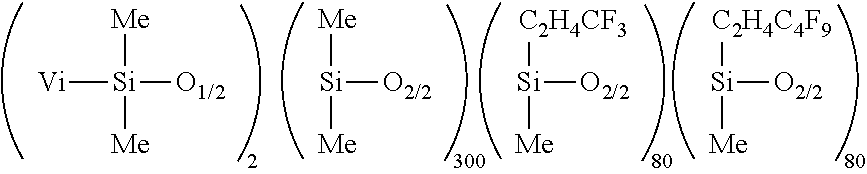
[Si]([O2/2])([Me])[Me].[Si]([O2/2])([C2H4CF3])[Me].[Vi][Si]([O1/2])([Me])[Me].[Si]([O2/2])([C2H4C4F9])[Me]
